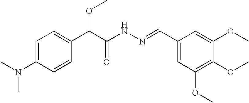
C1=C(N(C)C)C=CC(C(C(NN=CC2=CC(OC)=C(OC)C(OC)=C2)=O)OC)=C1
